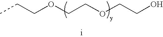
CCCOCCOCCO
